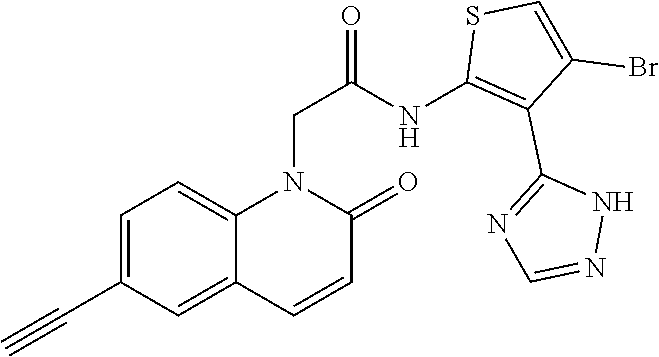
C1=C(C#C)C=C2C(=C1)N(CC(=O)NC1=C(C3=NC=NN3)C(Br)=CS1)C(=O)C=C2
